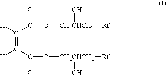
C(=C([H])C(=O)O[CH2CHCH2](O)[Rf])([H])C(=O)O[CH2CHCH2]([Rf])O
